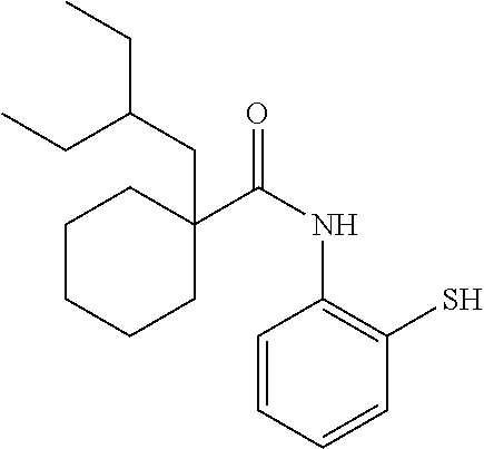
C1=CC=CC(S)=C1NC(=O)C1(CC(CC)CC)CCCCC1
